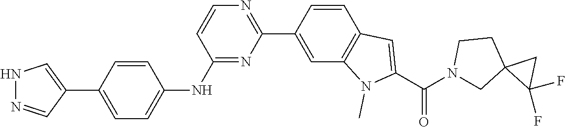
N1N=CC(C2=CC=C(NC3=NC(C4=CC5=C(C=C4)C=C(C(N4CC6(CC4)C(F)(F)C6)=O)N5C)=NC=C3)C=C2)=C1
